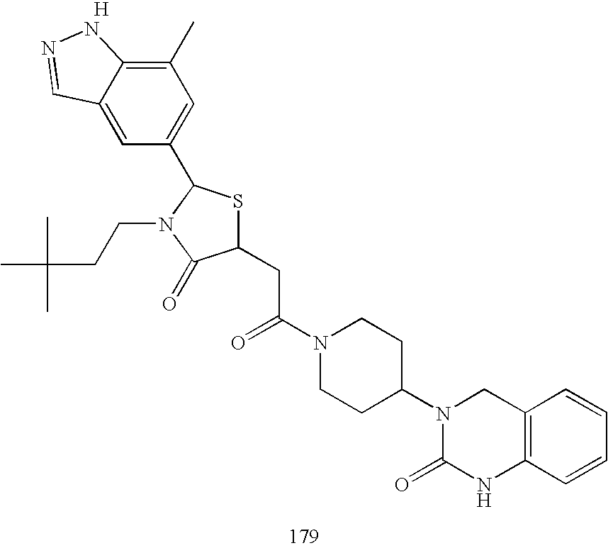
C1(CC(N2CCC(N3C(=O)NC4=C(C3)C=CC=C4)CC2)=O)SC(C2=CC(C)=C3C(=C2)C=NN3)N(CCC(C)(C)C)C1=O.[H]
